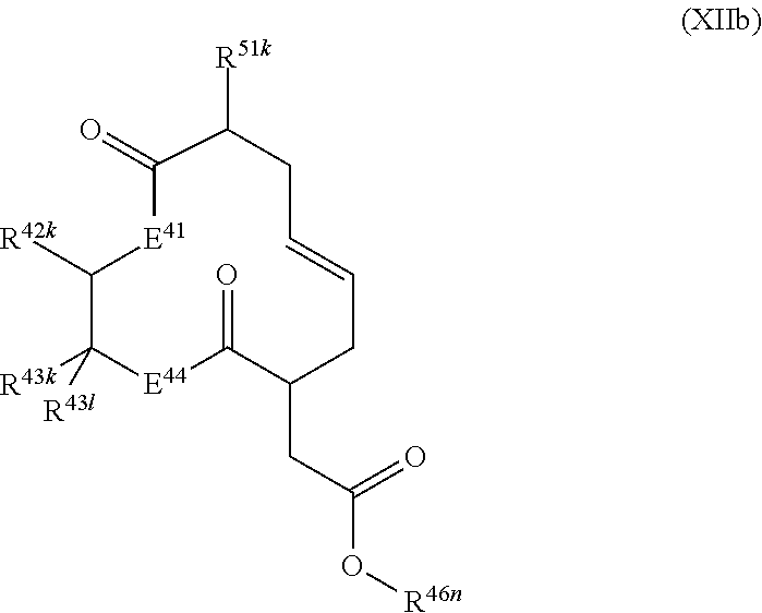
O=C1C([R51k])CC=CCC(CC(O[R46n])=O)C(=O)[E44]C([R43k])([R43l])C([R42k])[E41]1
